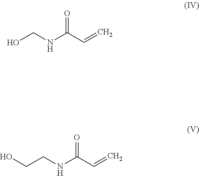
OCNC(C=C)=O.C(CNC(C=C)=O)O
